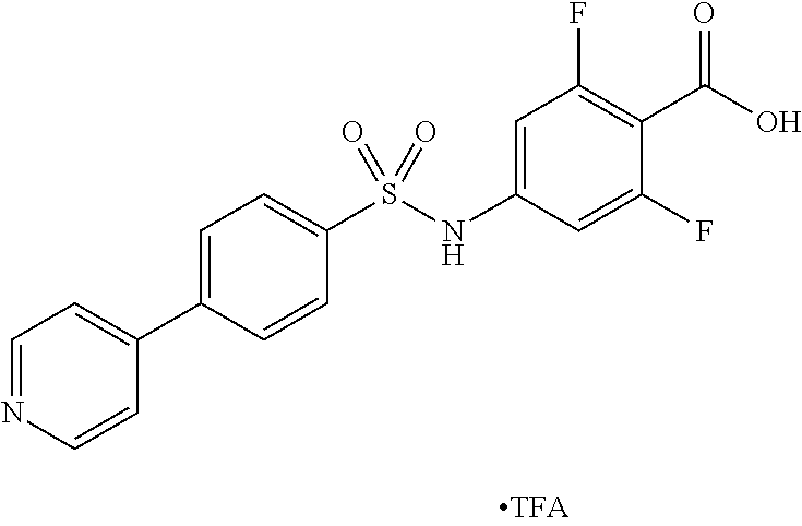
OC(=O)C1=C(F)C=C(NS(C2=CC=C(C3=CC=NC=C3)C=C2)(=O)=O)C=C1F
